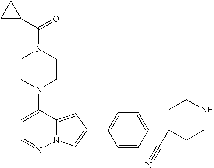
N1(C2=CC=NN3C2=CC(C2=CC=C(C4(C#N)CCNCC4)C=C2)=C3)CCN(C(=O)C2CC2)CC1
